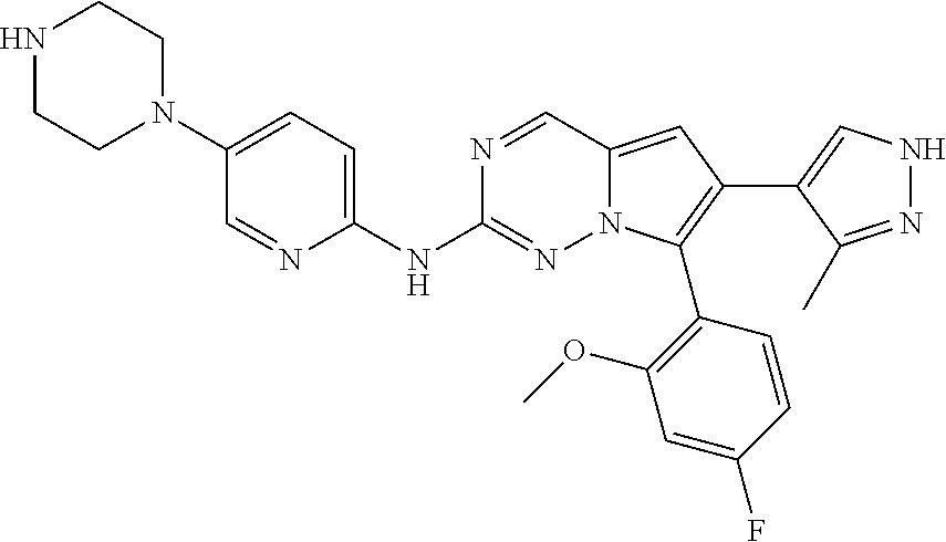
N1CCN(C2=CC=C(NC3=NN4C(=CC(C5=CNN=C5C)=C4C4=C(OC)C=C(F)C=C4)C=N3)N=C2)CC1
